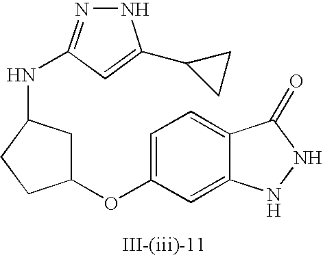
C1=C(OC2CC(NC3=NNC(C4CC4)=C3)CC2)C=C2C(=C1)C(=O)NN2
